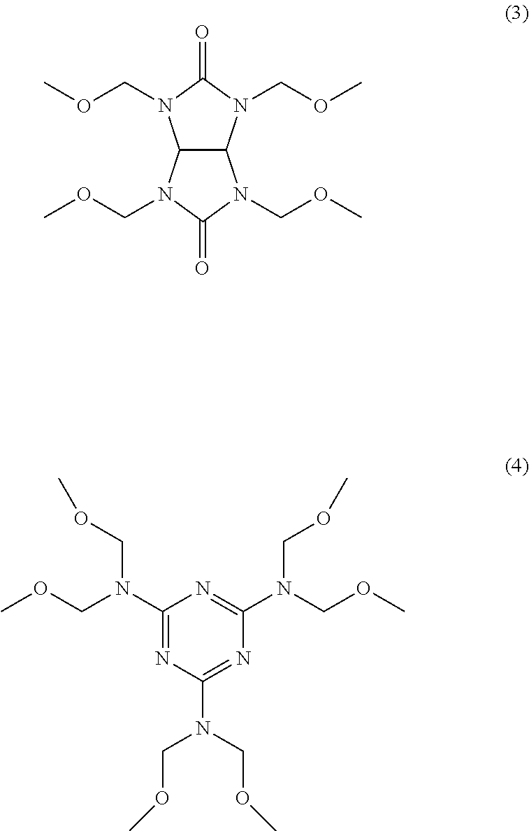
C12C(N(COC)C(=O)N1COC)N(COC)C(=O)N2COC.N1=C(N(COC)COC)N=C(N(COC)COC)N=C1N(COC)COC
